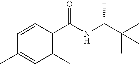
C1=C(C)C(C(NC(C(C)(C)C)C)=O)=C(C)C=C1C
